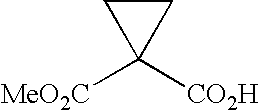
C1CC1([CO2H])[MeO2C]
